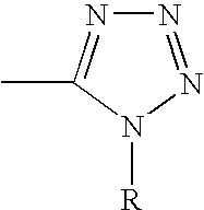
N1=NN([R])C(C)=N1
